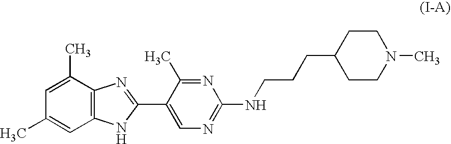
C1(C)=CC2=C(C(C)=C1)N=C(C1=CN=C(NCCCC3CCN(C)CC3)N=C1C)N2
